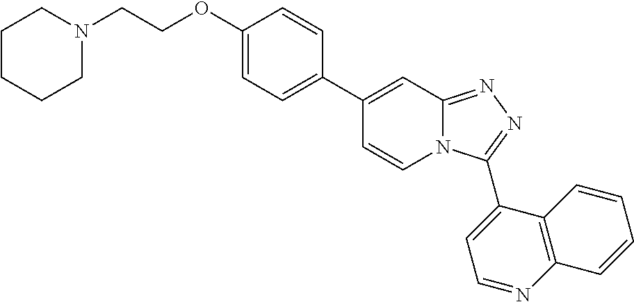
C1(C2=CC=C(OCCN3CCCCC3)C=C2)=CC2=NN=C(C3=CC=NC4=C3C=CC=C4)N2C=C1
